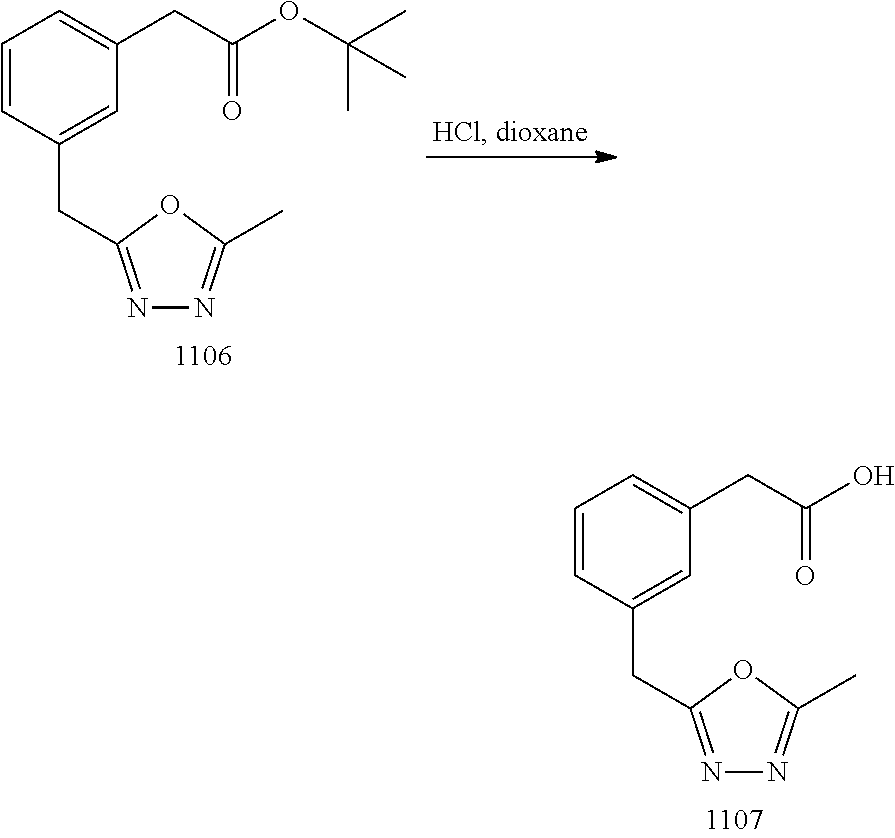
C1=CC(CC2=NN=C(C)O2)=CC(CC(OC(C)(C)C)=O)=C1.C1=CC(CC2=NN=C(C)O2)=CC(CC(O)=O)=C1
